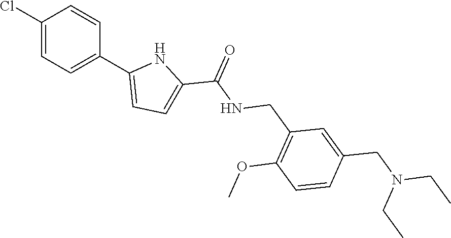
C1(Cl)=CC=C(C2=CC=C(C(NCC3=C(OC)C=CC(CN(CC)CC)=C3)=O)N2)C=C1
